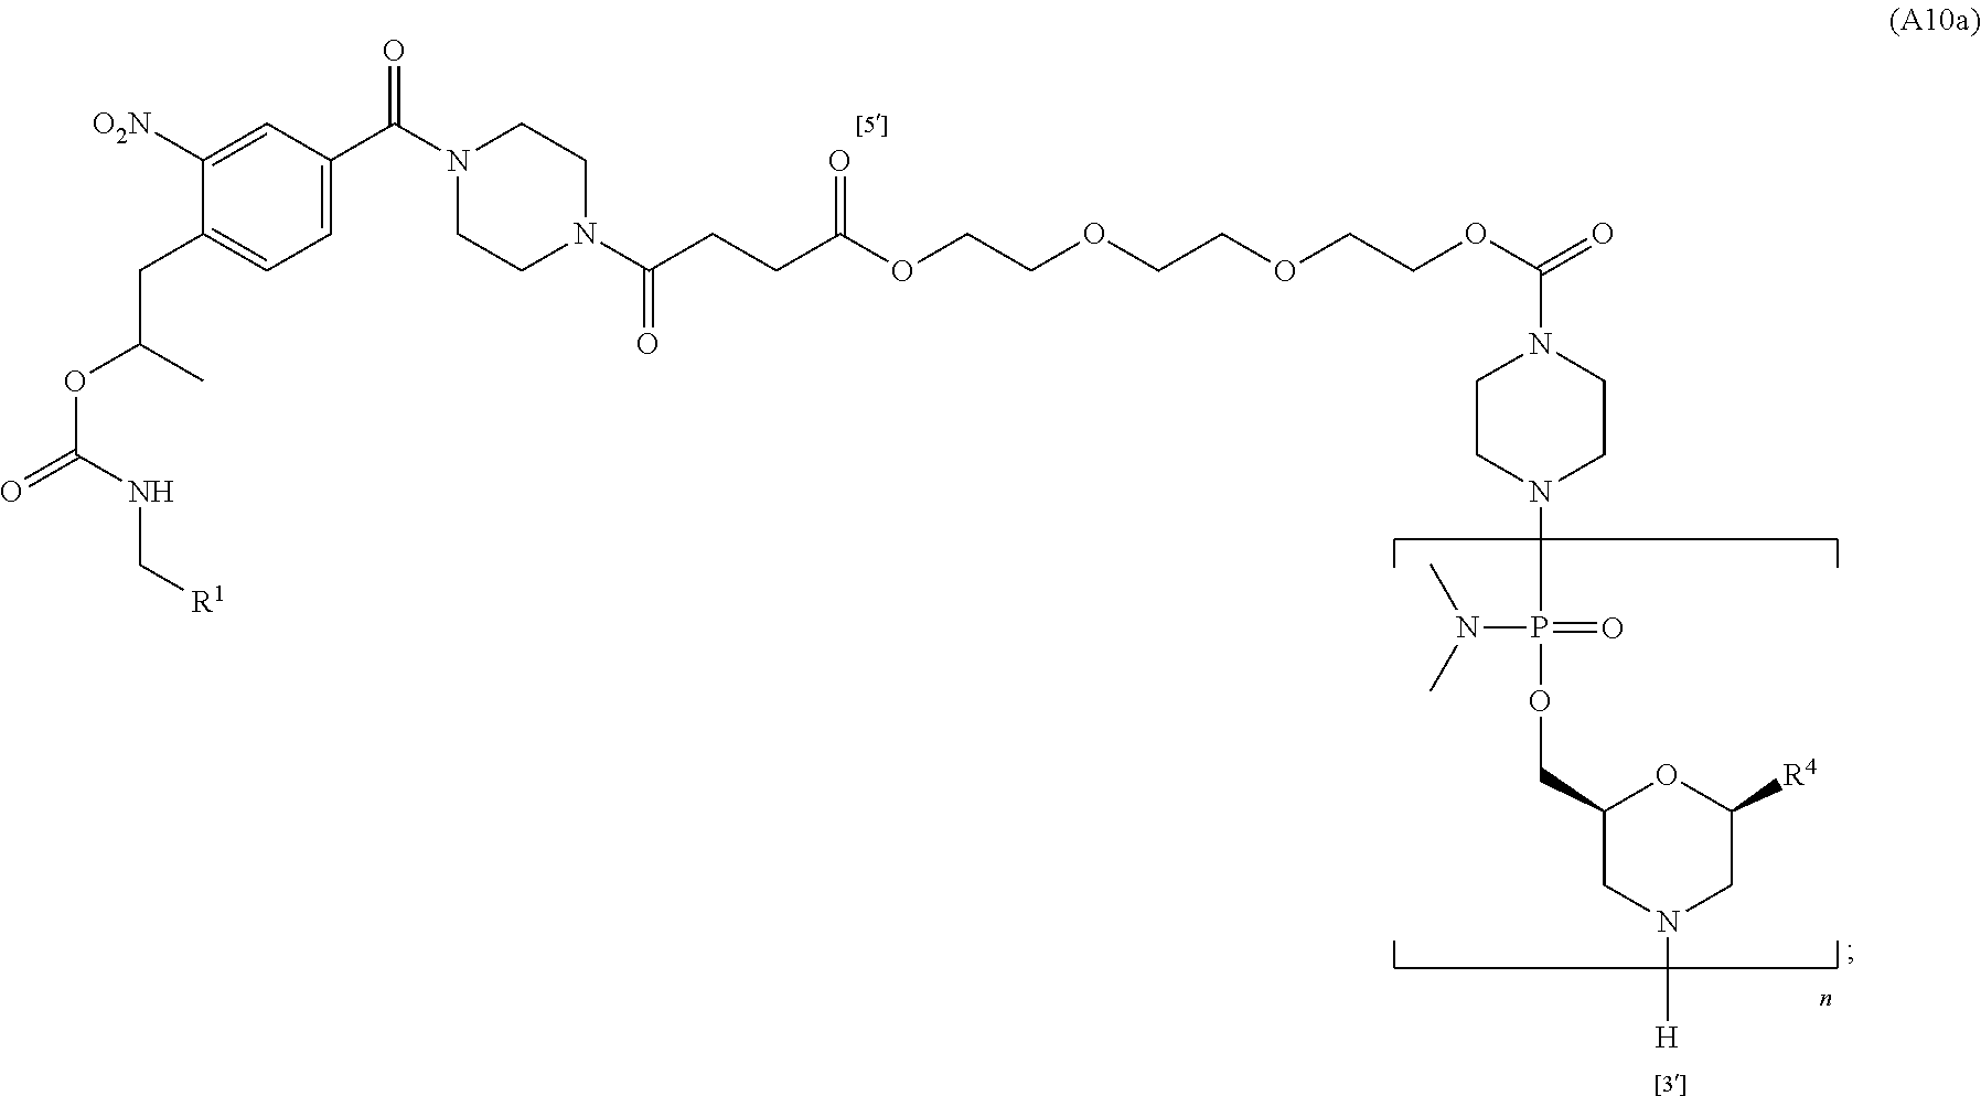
C1=C([O2N])C(CC(OC(=O)NC[R1])C)=CC=C1C(N1CCN(C(CCC(OCCOCCOCCOC(=O)N2CCN(P(OCC3CN([H])CC([R4])O3)(=O)N(C)C)CC2)=O)=O)CC1)=O
